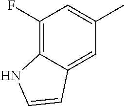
C1(F)=C2C(=CC(C)=C1)C=CN2
